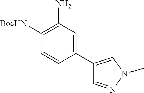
C1=CC(C2=CN(C)N=C2)=CC(N)=C1[BocHN]
